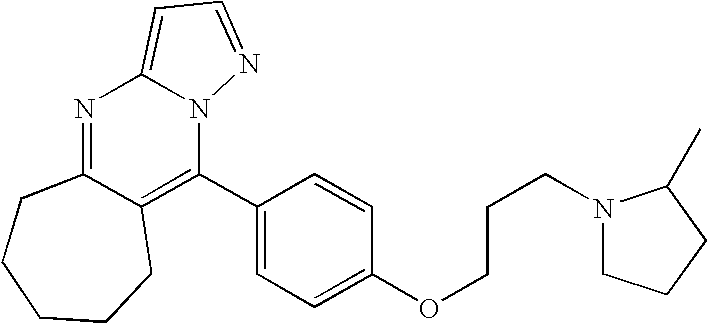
N1=C2C(=C(C3=CC=C(OCCCN4CCCC4C)C=C3)N3C1=CC=N3)CCCCC2
